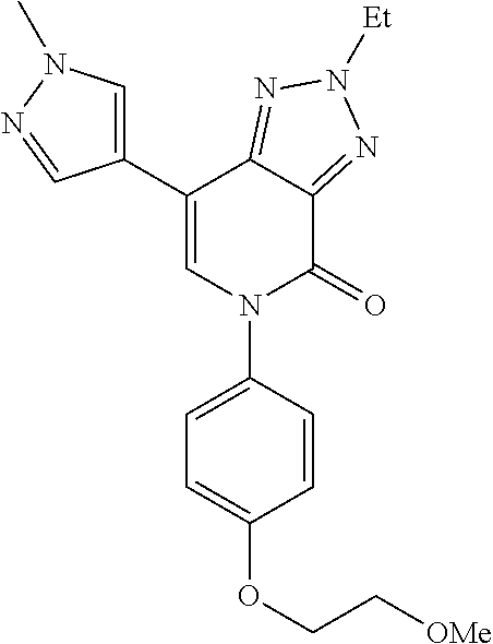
C1(C2=CN(C)N=C2)=CN(C2=CC=C(OCC[OMe])C=C2)C(=O)C2=NN([Et])N=C12
